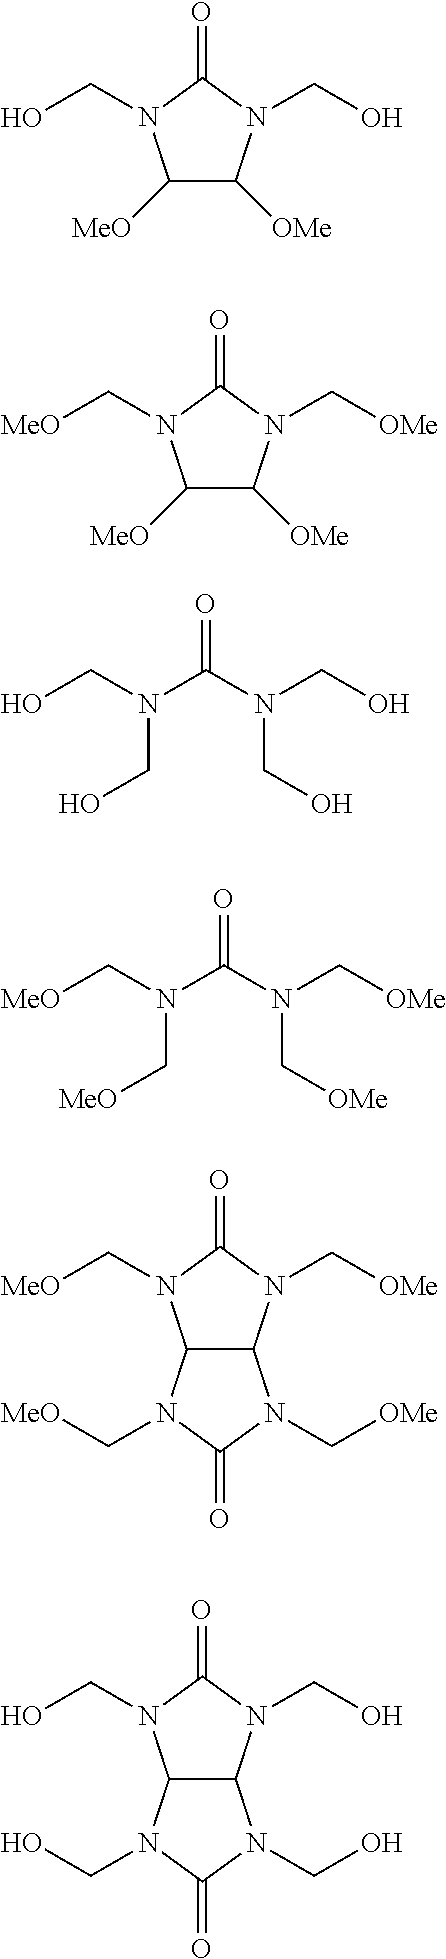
C1([MeO])C([OMe])N(CO)C(=O)N1CO.C1([MeO])C([OMe])N(C[OMe])C(=O)N1C[MeO].OCN(C(N(CO)CO)=O)CO.[MeO]CN(C(N(C[OMe])C[OMe])=O)C[MeO].N1(C[OMe])C(=O)N(C[MeO])C2C1N(C[OMe])C(=O)N2C[MeO].N1(CO)C(=O)N(CO)C2C1N(CO)C(=O)N2CO
